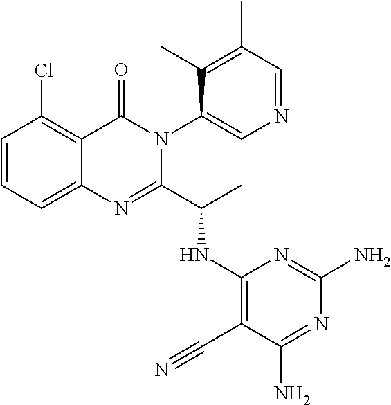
C1=CC=C2C(=C1Cl)C(=O)N(C1=CN=CC(C)=C1C)C(C(C)NC1=C(C#N)C(N)=NC(N)=N1)=N2
